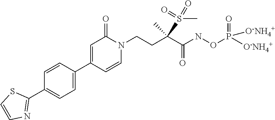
C1=CC(C2=CC(=O)N(CCC(C(NOP(=O)([O-NH4+])[O-NH4+])=O)(S(=O)(=O)C)C)C=C2)=CC=C1C1=NC=CS1
